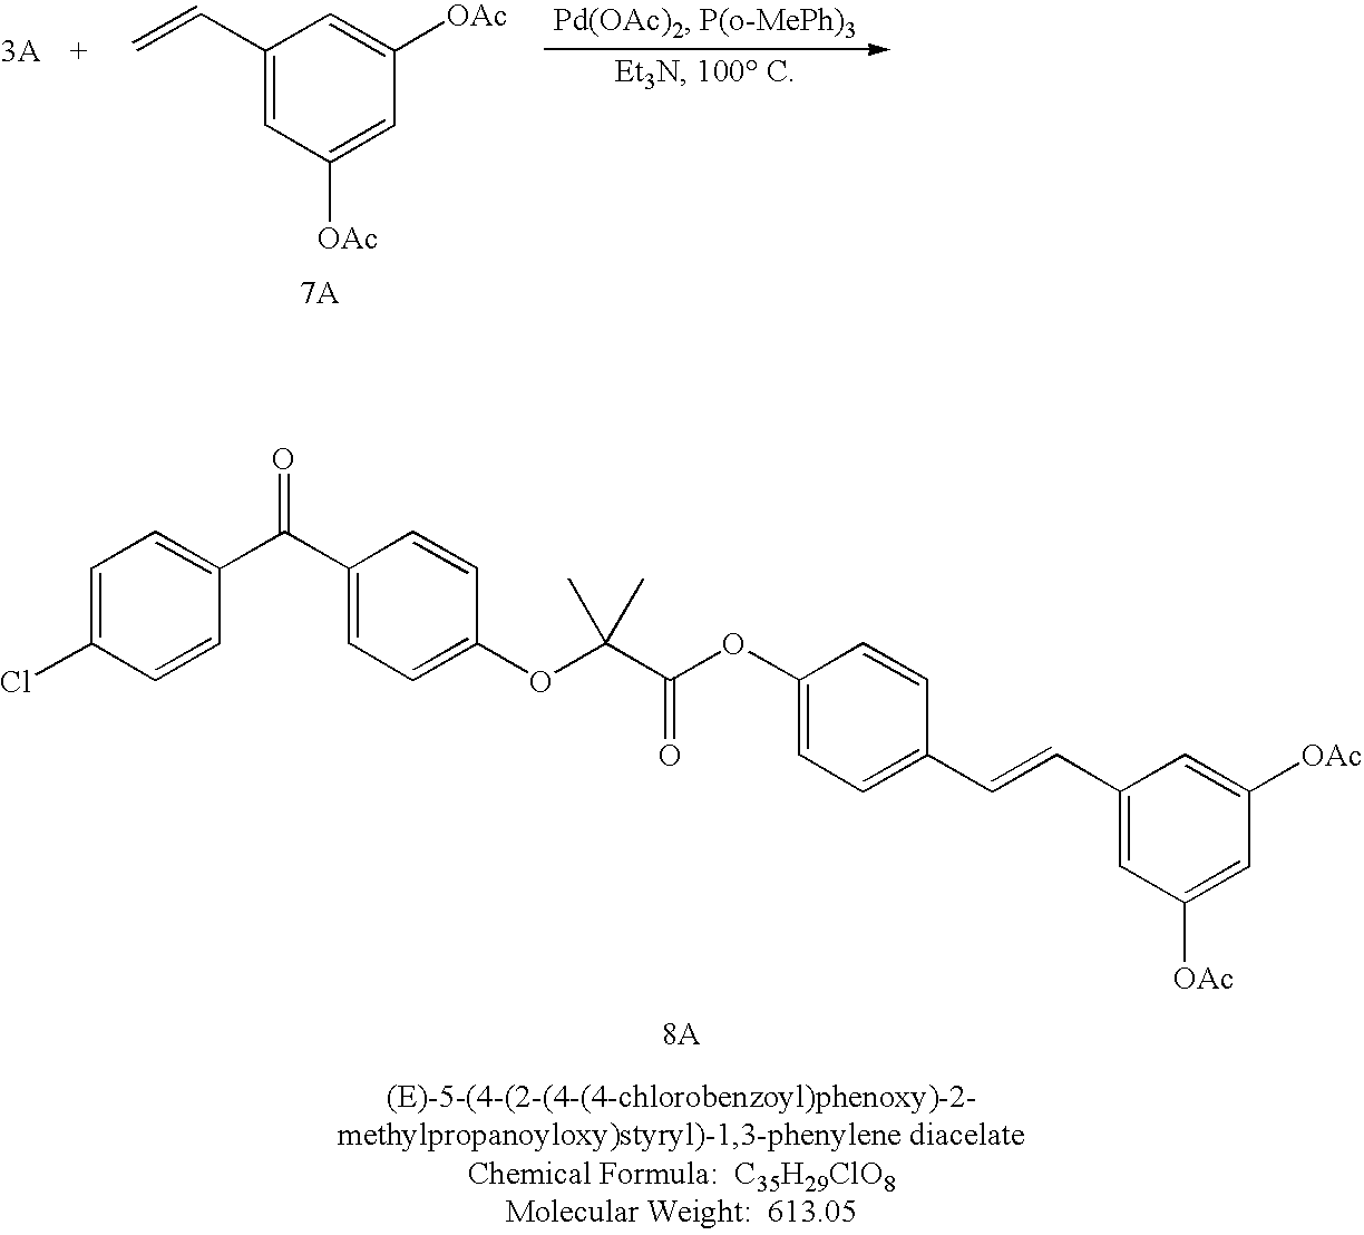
C1(C=C)=CC([OAc])=CC([OAc])=C1.C1=C(Cl)C=CC(C(C2=CC=C(OC(C(OC3=CC=C(C=CC4=CC([OAc])=CC([OAc])=C4)C=C3)=O)(C)C)C=C2)=O)=C1
